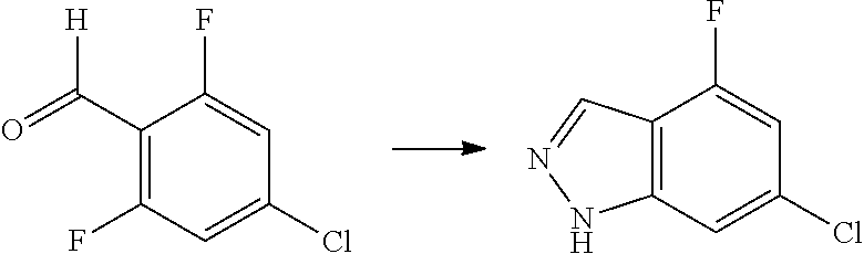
C1(C(=O)[H])=C(F)C=C(Cl)C=C1F.C12=C(C=C(Cl)C=C1F)NN=C2
